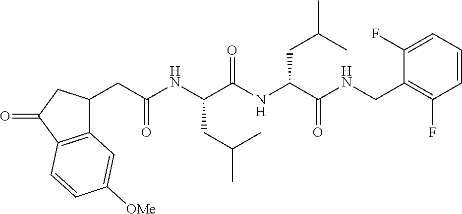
C12=C(C(=O)CC1CC(NC(C(NC(C(NCC1=C(F)C=CC=C1F)=O)CC(C)C)=O)CC(C)C)=O)C=CC([OMe])=C2
